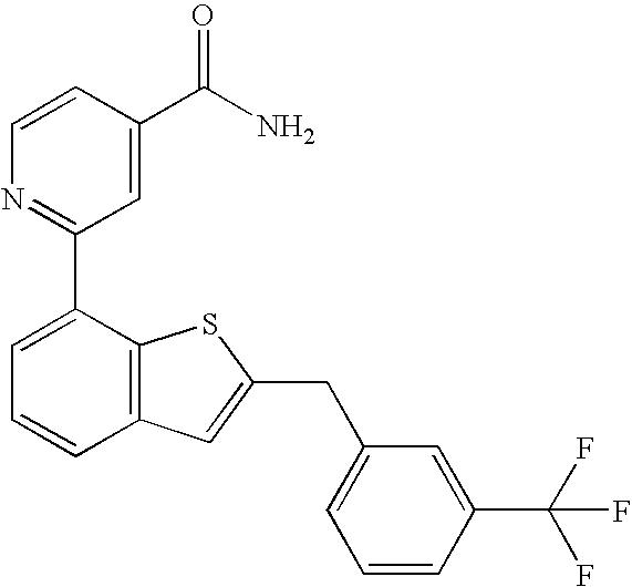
C1=CC(C(N)=O)=CC(C2=CC=CC3=C2SC(CC2=CC=CC(C(F)(F)F)=C2)=C3)=N1
